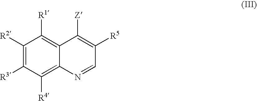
C1([R2])=C([R3])C([R4])=C2C(=C1[R1])C([Z])=C([R5])C=N2
